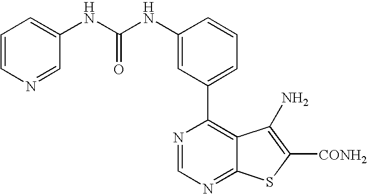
C1(NC(NC2=CC=CN=C2)=O)=CC(C2=C3C(=NC=N2)SC([CONH2])=C3N)=CC=C1
